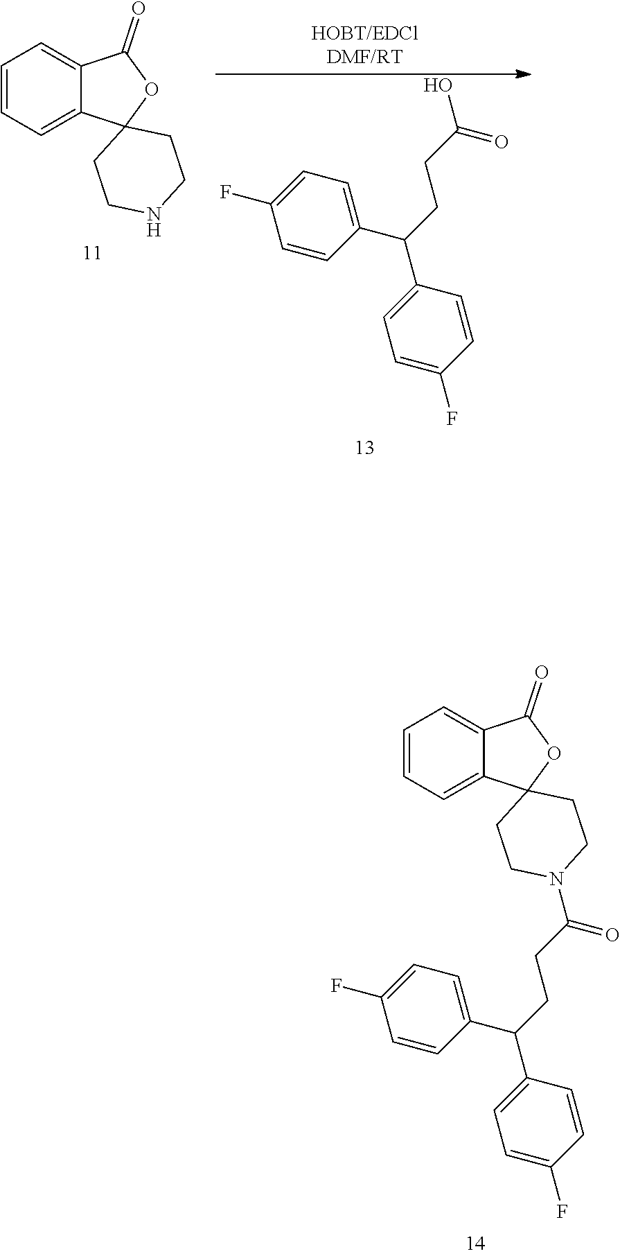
C1=C(F)C=CC(C(CCC(O)=O)C2=CC=C(F)C=C2)=C1.C1=CC=C2C(=C1)C(=O)OC21CCNCC1.C1=CC=C2C(=C1)C(=O)OC21CCN(C(CCC(C2=CC=C(F)C=C2)C2=CC=C(F)C=C2)=O)CC1
